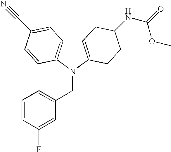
C1=CC(F)=CC(CN2C3=C(C4=C2C=CC(C#N)=C4)CC(NC(OC)=O)CC3)=C1
